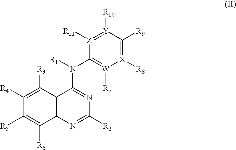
C12=C(C([R3])=C([R4])C([R5])=C1[R6])C(N([R1])C1=[W]([R7])[X]([R8])=C([R9])[Y]([R10])=[Z]1[R11])=NC([R2])=N2
